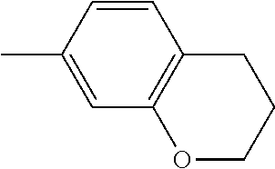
CC1=CC2=C(C=C1)CCCO2
